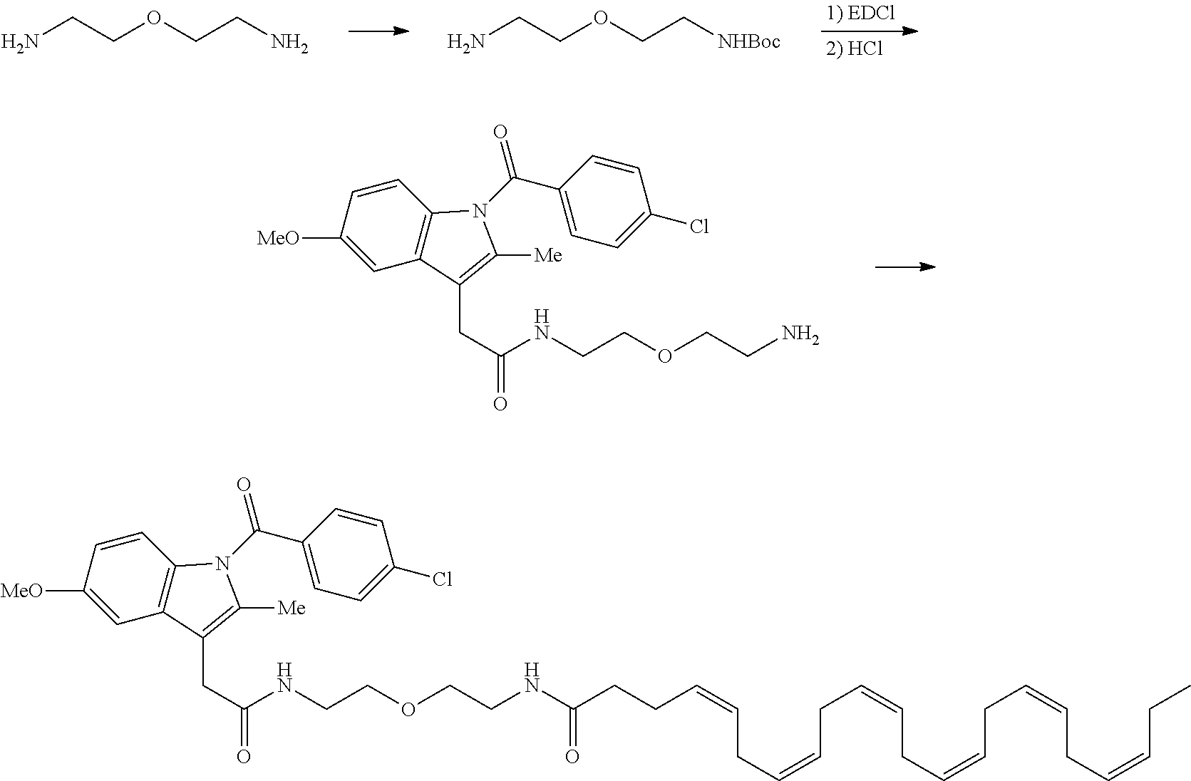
NCCOCCN.NCCOCC[NHBoc].C1=CC([MeO])=CC2=C1N(C(C1=CC=C(Cl)C=C1)=O)C([Me])=C2CC(=O)NCCOCCN.C1=CC([MeO])=CC2=C1N(C(C1=CC=C(Cl)C=C1)=O)C([Me])=C2CC(=O)NCCOCCNC(CCC=CCC=CCC=CCC=CCC=CCC=CCC)=O
